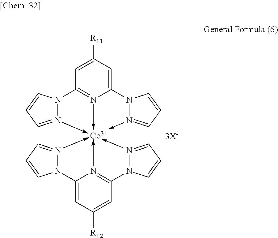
C1=C([R11])C=C2N3->[Co]45(-N6=CC=CN6C=31)(-N1=CC=CN21)-N1=C(C=C([R12])C=C1N1N->4=CC=C1)N1N->5=CC=C1
